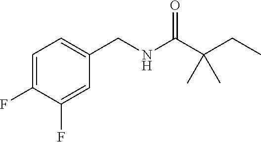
C1=C(F)C(F)=CC(CNC(C(CC)(C)C)=O)=C1
